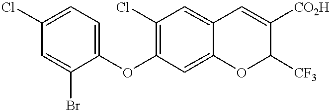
C1=C(Br)C(OC2=C(Cl)C=C3C(=C2)OC([CF3])C([CO2H])=C3)=CC=C1Cl
